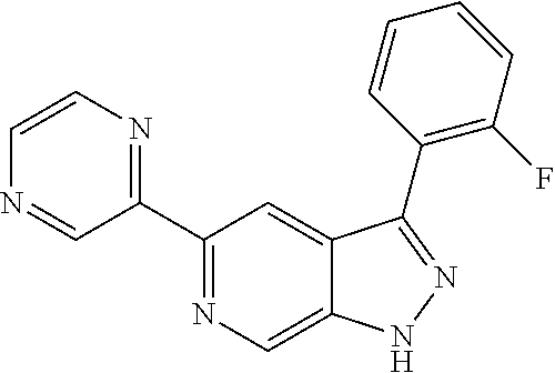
C1(C2=NC=CN=C2)=NC=C2C(=C1)C(C1=C(F)C=CC=C1)=NN2
